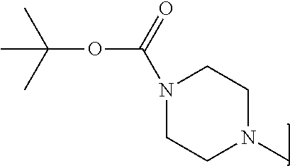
N1(C(=O)OC(C)(C)C)CCN(C)CC1
